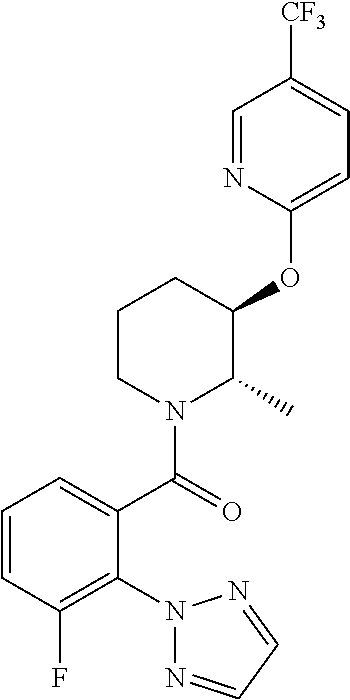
C1=CC(F)=C(N2N=CC=N2)C(C(=O)N2C(C)C(OC3=CC=C([CF3])C=N3)CCC2)=C1
